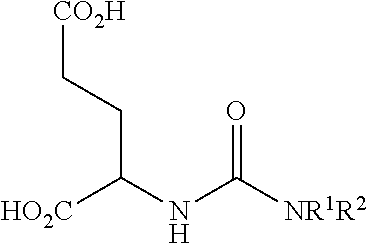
[CO2H]CCC(NC([NR1R2])=O)[HO2C]
